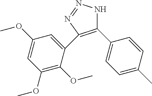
C1(C2=CC=C(C)C=C2)=C(C2=CC(OC)=CC(OC)=C2OC)N=NN1
